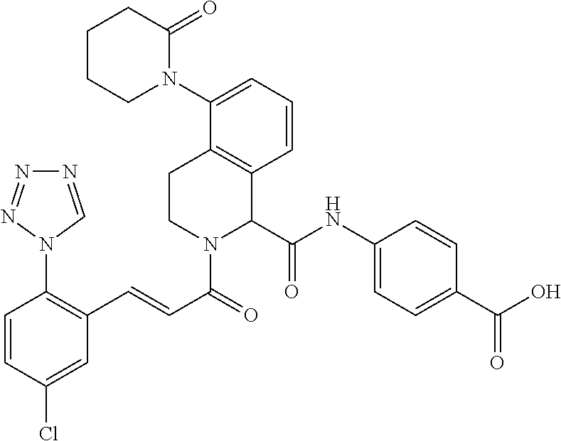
C1(Cl)=CC(C=CC(=O)N2C(C(NC3=CC=C(C(O)=O)C=C3)=O)C3=C(CC2)C(N2C(=O)CCCC2)=CC=C3)=C(N2C=NN=N2)C=C1
